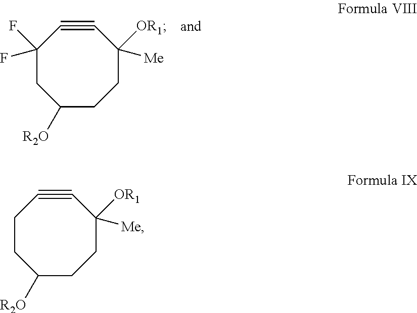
C1(F)(F)CC([R2O])CCC([OR1])([Me])C#C1.C1CC([R2O])CCC([OR1])([Me])C#C1
